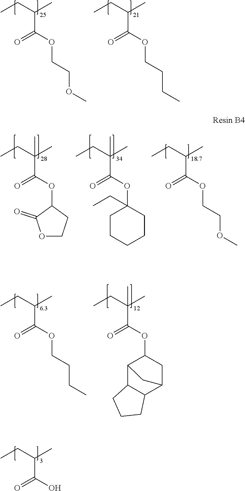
CCC(C)C(OCCCC)=O.CCC(C)(C(OC1C2C3C(C(C1)C2)CCC3)=O)C.CCC(C)C(O)=O.CCC(C)(C(OC1C(=O)OCC1)=O)C.CCC(C)(C(OC1(CC)CCCCC1)=O)C.CCC(C)C(OCCOC)=O.CCC(C)C(OCCOC)=O.CCC(C)C(OCCCC)=O
